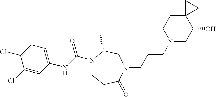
C1(NC(N2CCC(=O)N(CCCN3CC(O)C4(CC3)CC4)CC2C)=O)=CC=C(Cl)C(Cl)=C1
